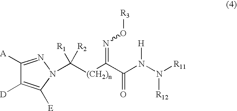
C1([A])=NN(C([(CH2)n]C(C(N(N([R12])[R11])[H])=O)=NO[R3])([R2])[R1])C([E])=C1[D]
